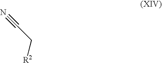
C(C[R2])#N
